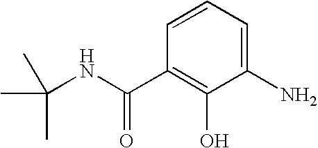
CC(C)(C)NC(C1=C(O)C(N)=CC=C1)=O
